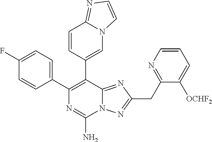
C1(C2=C(C3=CN4C(=NC=C4)C=C3)C3=NC(CC4=NC=CC=C4[OCHF2])=NN3C(N)=N2)=CC=C(F)C=C1
